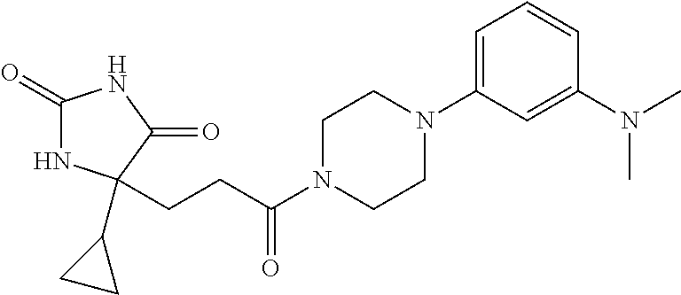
C1(=O)NC(CCC(N2CCN(C3=CC=CC(N(C)C)=C3)CC2)=O)(C2CC2)C(=O)N1
